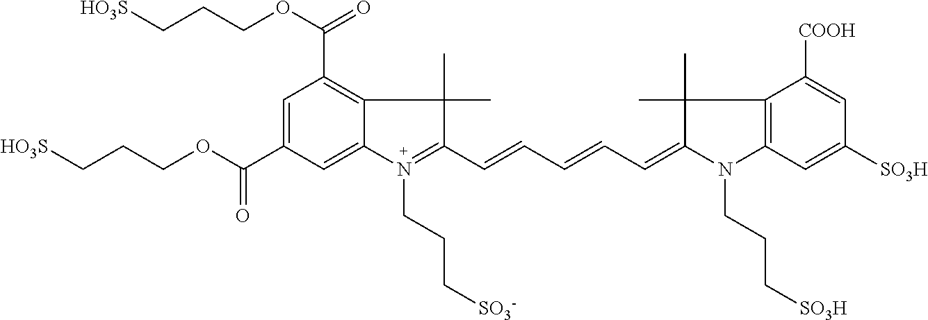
C1=C(C(OCCC[HO3S])=O)C=C2C(=C1C(OCCC[HO3S])=O)C(C)(C)C(C=CC=CC=C1N(CCC[SO3H])C3=C(C1(C)C)C([COOH])=CC([SO3H])=C3)=N2CCC[SO3-]
